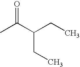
CC(C(CC)CC)=O
